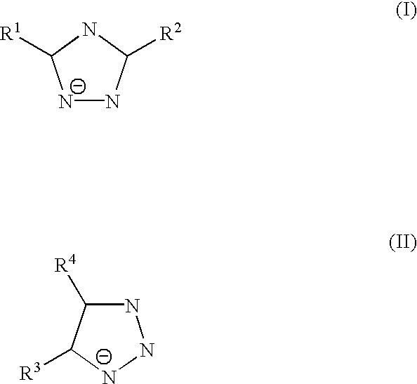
[N-]1NC([R2])NC1[R1].N1C([R4])C([R3])[N-]N1
